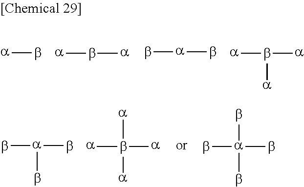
[a]b.[a]b[a].[a](b)b.[a]b([a])[a].[a](b)(b)b.[a]b([a])([a])[a].[a](b)(b)(b)b
